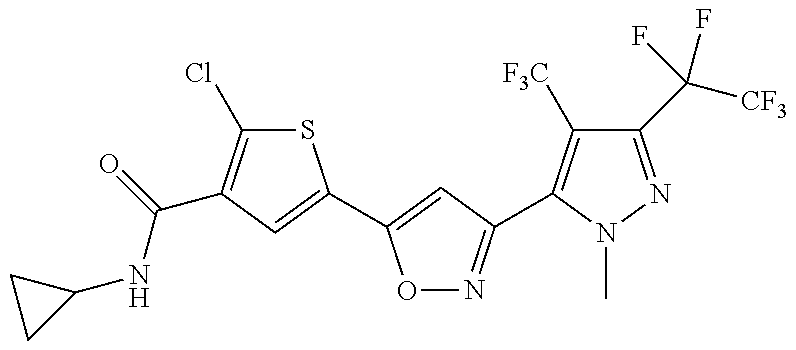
C1(NC(=O)C2=C(Cl)SC(C3=CC(C4=C([F3C])C(C([CF3])(F)F)=NN4C)=NO3)=C2)CC1
